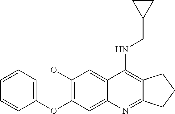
C12=NC3=CC(OC4=CC=CC=C4)=C(OC)C=C3C(NCC3CC3)=C1CCC2
